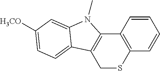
C1=CC2=C(C=C1)SCC1=C2N(C)C2=CC([H3CO])=CC=C12
